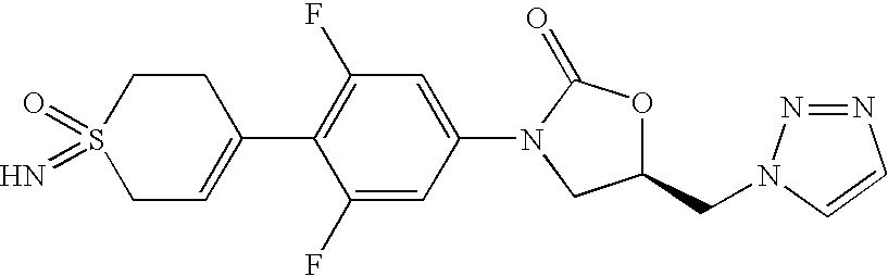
S1(=O)(=N)CC=C(C2=C(F)C=C(N3CC(CN4N=NC=C4)OC3=O)C=C2F)CC1
